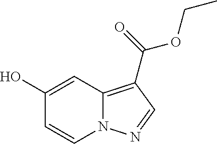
C12=C(C(=O)OCC)C=NN1C=CC(O)=C2
